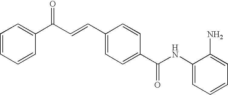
C(C=CC1=CC=C(C(NC2=CC=CC=C2N)=O)C=C1)(C1=CC=CC=C1)=O
